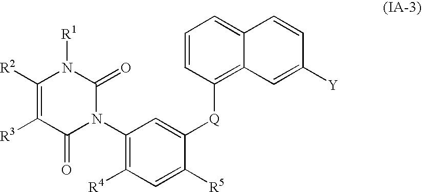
C1(N2C(=O)N([R1])C([R2])=C([R3])C2=O)=C([R4])C=C([R5])C([Q]C2=C3C(=CC=C2)C=CC([Y])=C3)=C1
